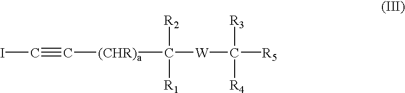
IC#C[(CHR)a]C([R1])([R2])[W]C([R4])([R3])[R5]
